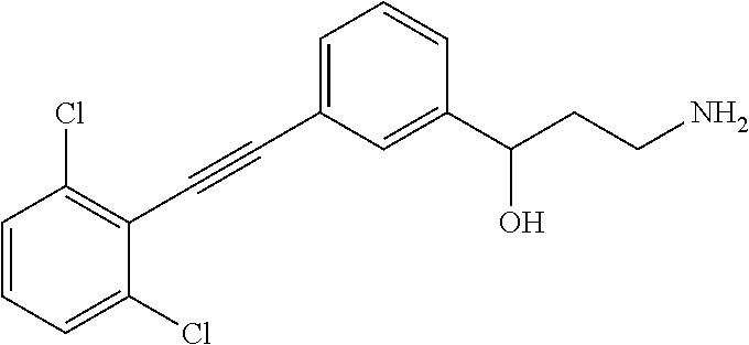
C1=CC=C(Cl)C(C#CC2=CC=CC(C(CCN)O)=C2)=C1Cl
